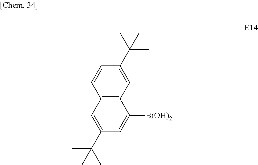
C12=C(C=C(C(C)(C)C)C=C1)C([B(OH)2])=CC(C(C)(C)C)=C2
